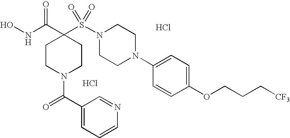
ONC(C1(S(N2CCN(C3=CC=C(OCCC[CF3])C=C3)CC2)(=O)=O)CCN(C(C2=CC=CN=C2)=O)CC1)=O.Cl.Cl
